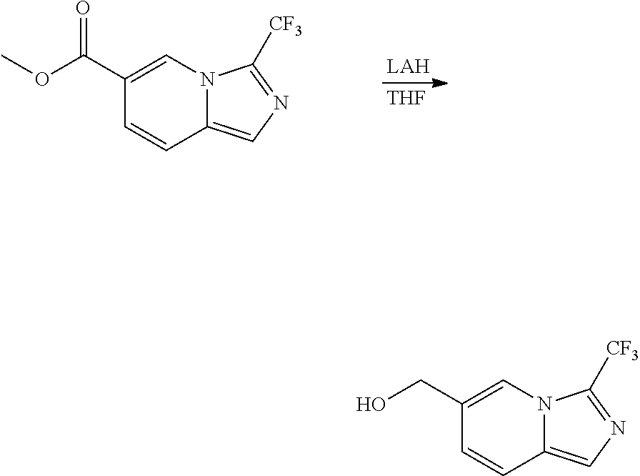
C1(CO)=CN2C(=CN=C2[CF3])C=C1.C1(C(OC)=O)=CN2C(=CN=C2[CF3])C=C1.[THF]
